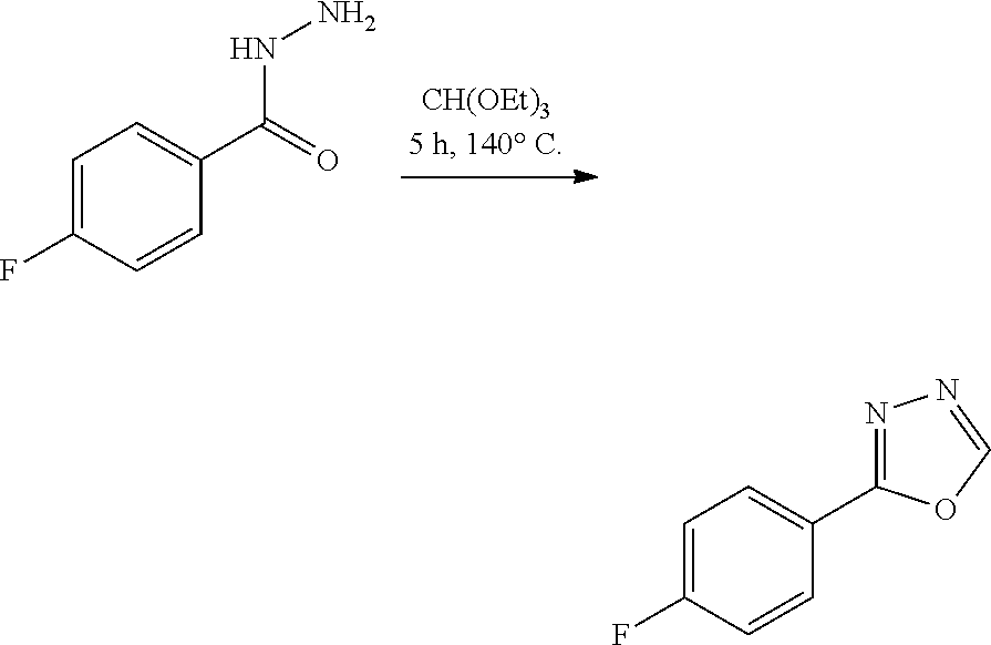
C1=C(F)C=CC(C(=O)NN)=C1.C1=C(F)C=CC(C2=NN=CO2)=C1
